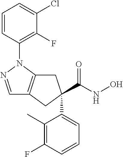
C1=NN(C2=C(F)C(Cl)=CC=C2)C2=C1CC(C(NO)=O)(C1=CC=CC(F)=C1C)C2
